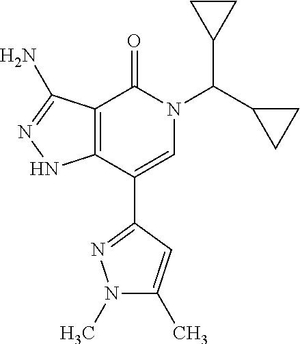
C12=C(C(C3=NN(C)C(C)=C3)=CN(C(C3CC3)C3CC3)C1=O)NN=C2N
